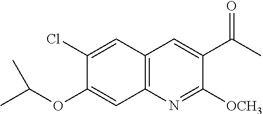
C1(Cl)=CC2=C(C=C1OC(C)C)N=C([OCH3])C(C(C)=O)=C2
